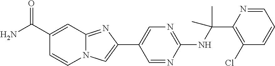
C1(NC(C2=C(Cl)C=CC=N2)(C)C)=NC=C(C2=CN3C(=N2)C=C(C(N)=O)C=C3)C=N1
